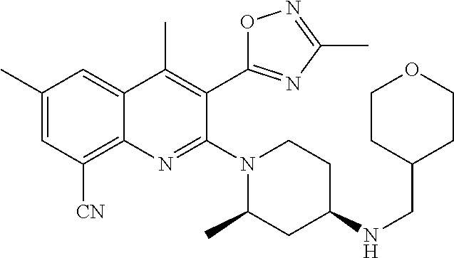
C12=C([CN])C=C(C)C=C1C(C)=C(C1=NC(C)=NO1)C(N1CCC(NCC3CCOCC3)CC1C)=N2
